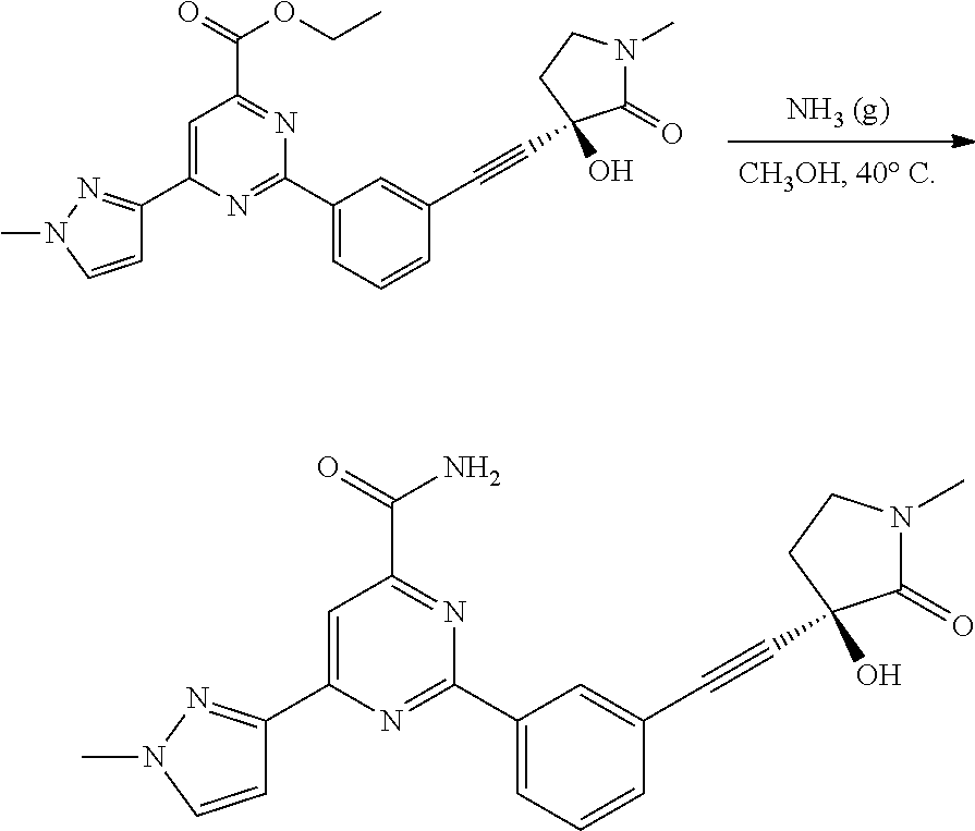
C1=C(C2=NC(C3=NN(C)C=C3)=CC(C(=O)N)=N2)C=C(C#CC2(O)C(=O)N(C)CC2)C=C1.C1=C(C2=NC(C3=NN(C)C=C3)=CC(C(=O)OCC)=N2)C=C(C#CC2(O)C(=O)N(C)CC2)C=C1
